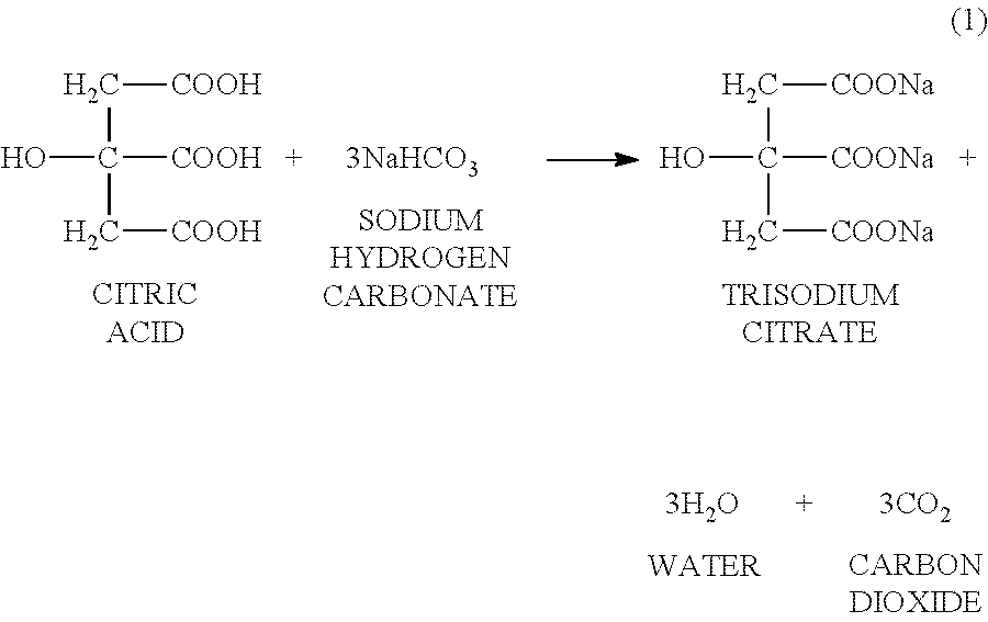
C([COOH])C([COOH])(O)C[COOH].C([COONa])C([COONa])(O)C[COONa]
